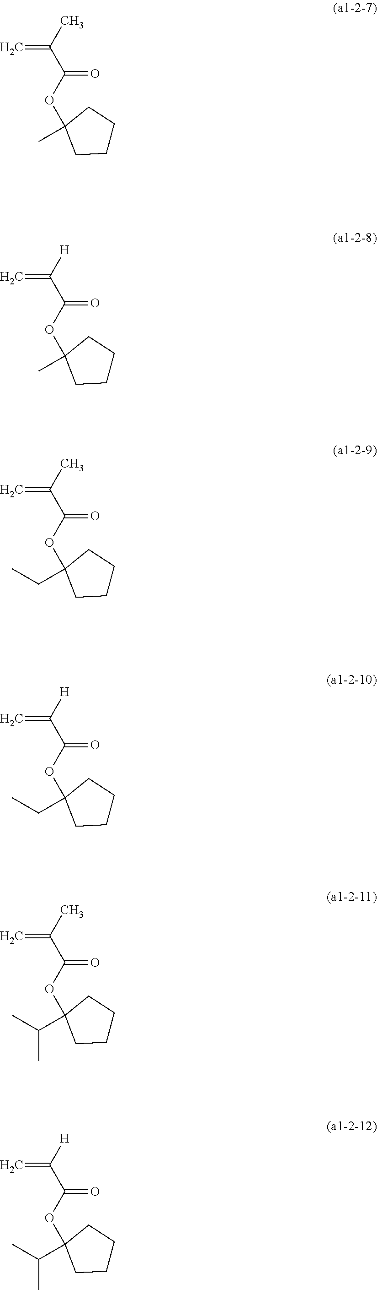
CC1(OC(C(C)=C)=O)CCCC1.CC1(OC(C([H])=C)=O)CCCC1.C(C)C1(OC(C(C)=C)=O)CCCC1.C(C)C1(OC(C([H])=C)=O)CCCC1.C(C)(C)C1(OC(C(C)=C)=O)CCCC1.C(C)(C)C1(OC(C([H])=C)=O)CCCC1
